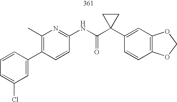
C1(C2=CC(Cl)=CC=C2)=C(C)N=C(NC(C2(C3=CC4=C(C=C3)OCO4)CC2)=O)C=C1
